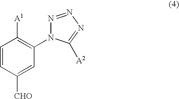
C1=CC([CHO])=CC(N2N=NN=C2[A2])=C1[A1]
